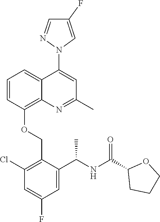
C1=CC(OCC2=C(Cl)C=C(F)C=C2C(NC(C2CCCO2)=O)C)=C2C(=C1)C(N1C=C(F)C=N1)=CC(C)=N2
